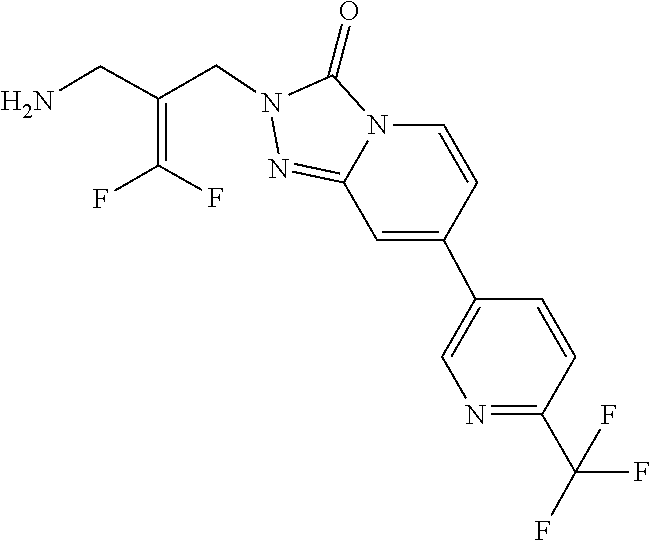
N1(CC(=C(F)F)CN)N=C2N(C1=O)C=CC(C1=CN=C(C(F)(F)F)C=C1)=C2
